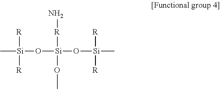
C[Si](O[Si](O[Si](C)([R])[R])([R]N)OC)([R])[R]
